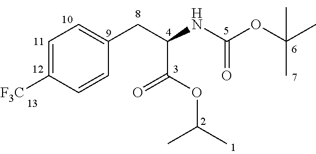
C1=C([F3C])C=CC(CC(NC(OC(C)(C)C)=O)C(OC(C)C)=O)=C1
